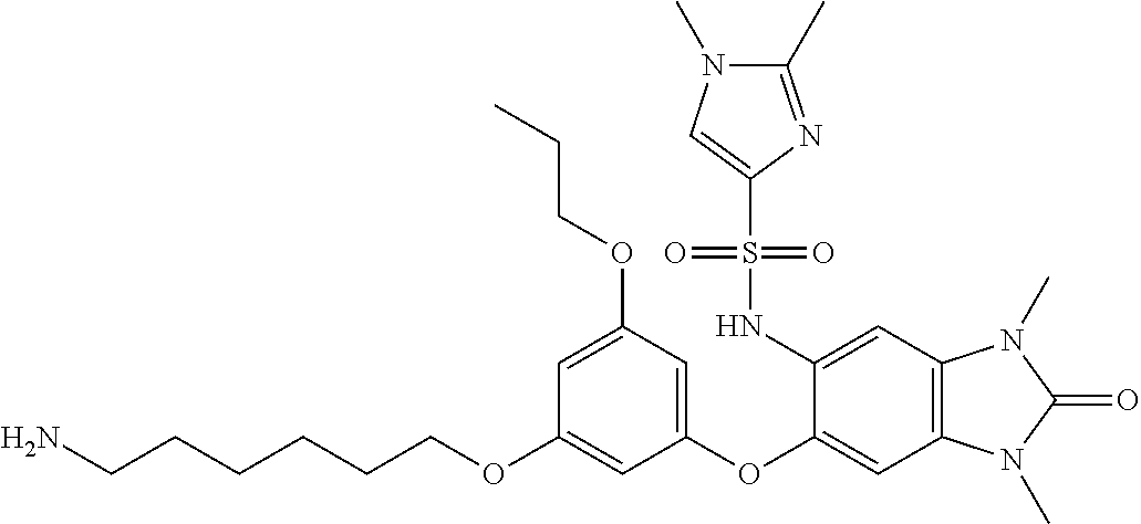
C(CCCOC1=CC(OC2=CC3=C(C=C2NS(C2=CN(C)C(C)=N2)(=O)=O)N(C)C(=O)N3C)=CC(OCCC)=C1)CCN
